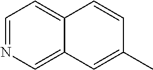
C1=NC=C2C(=C1)C=CC(C)=C2
